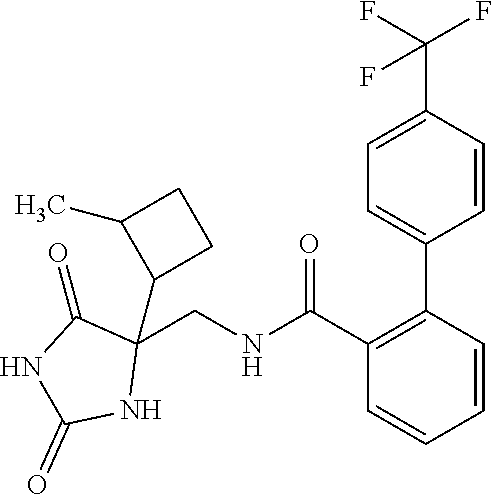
C1=C(C(F)(F)F)C=CC(C2=C(C(=O)NCC3(C4CCC4C)C(=O)NC(=O)N3)C=CC=C2)=C1
